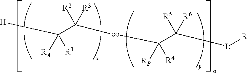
[H]C(C([co]C(C([R5])([R6])[L][R])([RB])[R4])([R2])[R3])([R1])[RA]
